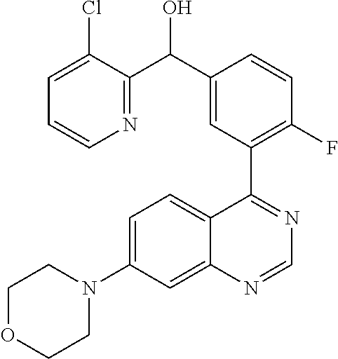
C1=C(Cl)C(C(C2=CC(C3=NC=NC4=CC(N5CCOCC5)=CC=C34)=C(F)C=C2)O)=NC=C1
